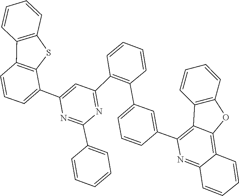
C1=CC=CC2=NC(C3=CC(C4=C(C5=NC(C6=CC=CC=C6)=NC(C6=CC=CC7=C6SC6=C7C=CC=C6)=C5)C=CC=C4)=CC=C3)=C3C(=C12)OC1=C3C=CC=C1
